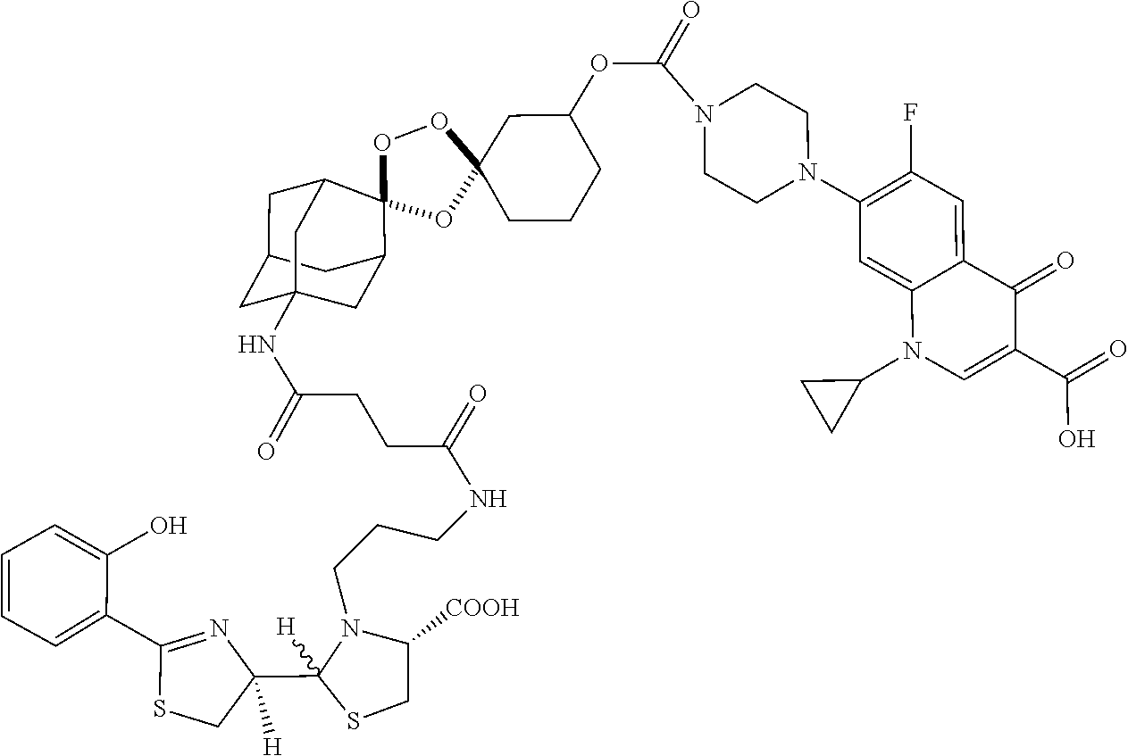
O1C2(CCCC(OC(=O)N3CCN(C4=C(F)C=C5C(=C4)N(C4CC4)C=C(C(=O)O)C5=O)CC3)C2)OC2(O1)C1CC3CC(NC(=O)CCC(=O)NCCCN4C(C5([H])N=C(C6=CC=CC=C6O)SC5)([H])SCC4[COOH])(CC2C3)C1
